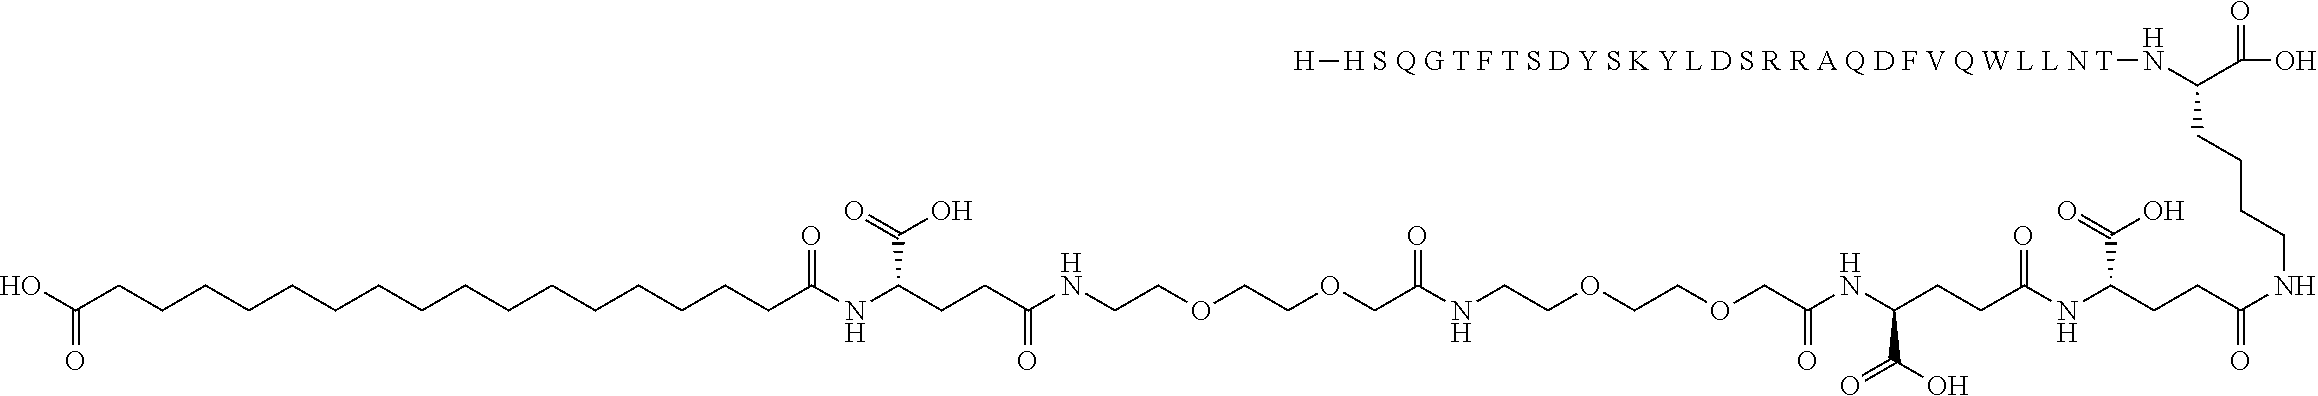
OC(CCCCCCCCCCCCCCCCC(NC(CCC(NCCOCCOCC(NCCOCCOCC(=O)NC(C(O)=O)CCC(=O)NC(CCC(=O)NCCCCC(N[H S Q G T F T S D Y S K Y L D S R R A Q D F V Q W L L N T][H])C(=O)O)C(O)=O)=O)=O)C(O)=O)=O)=O
